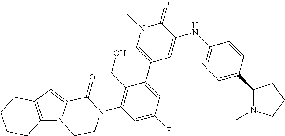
C12=C(C=C3N1CCN(C1=C(CO)C(C4=CN(C)C(=O)C(NC5=NC=C(C6N(C)CCC6)C=C5)=C4)=CC(F)=C1)C3=O)CCCC2
